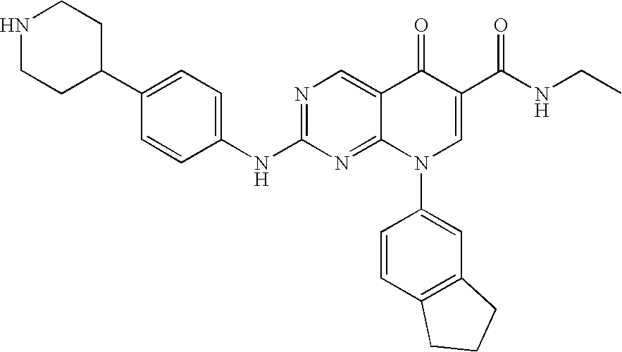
C1CC(C2=CC=C(NC3=NC=C4C(=N3)N(C3=CC5=C(C=C3)CCC5)C=C(C(=O)NCC)C4=O)C=C2)CCN1
